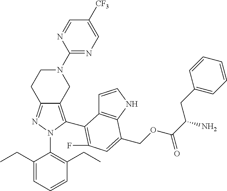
C12=NN(C3=C(CC)C=CC=C3CC)C(C3=C(F)C=C(COC(C(N)CC4=CC=CC=C4)=O)C4=C3C=CN4)=C1CN(C1=NC=C([CF3])C=N1)CC2
